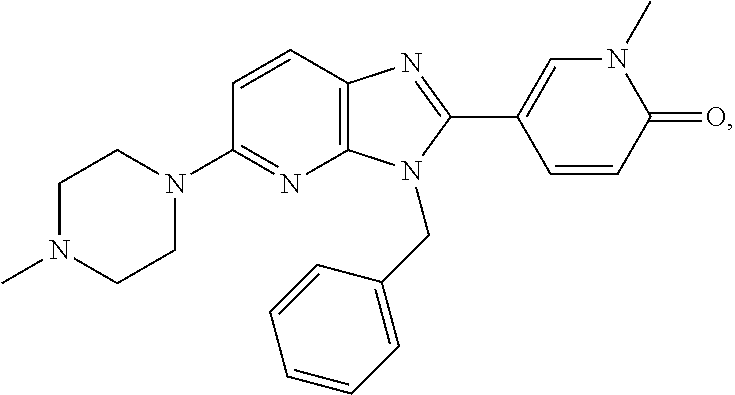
C1(N2CCN(C)CC2)=NC2=C(C=C1)N=C(C1=CN(C)C(=O)C=C1)N2CC1=CC=CC=C1
